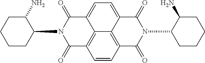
C1=CC2=C3C4=C1C(=O)N(C1C(N)CCCC1)C(=O)C4=CC=C3C(=O)N(C1CCCCC1N)C2=O
